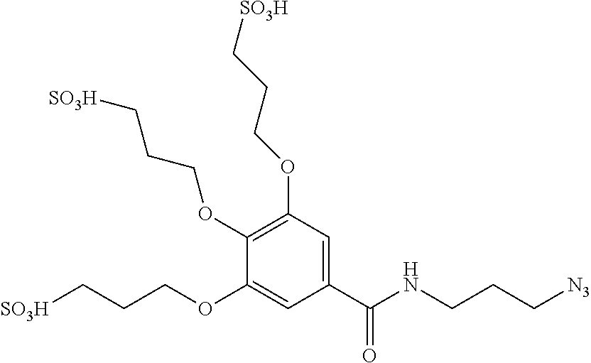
C1(OCCC[SO3H])=C(OCCC[SO3H])C=C(C(NCCC[N3])=O)C=C1OCCC[SO3H]
